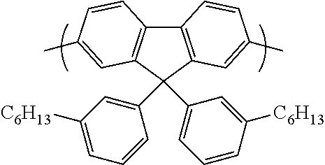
C12=C(C=C(C)C=C1)C(C1=CC([C6H13])=CC=C1)(C1=CC=CC([C6H13])=C1)C1=C2C=CC(C)=C1
